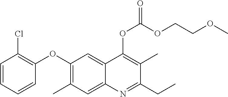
C1=CC=CC(OC2=C(C)C=C3C(=C2)C(OC(OCCOC)=O)=C(C)C(CC)=N3)=C1Cl
